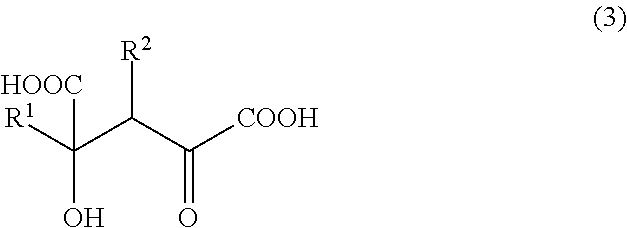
[R1]C(C(C([COOH])=O)[R2])([HOOC])O
